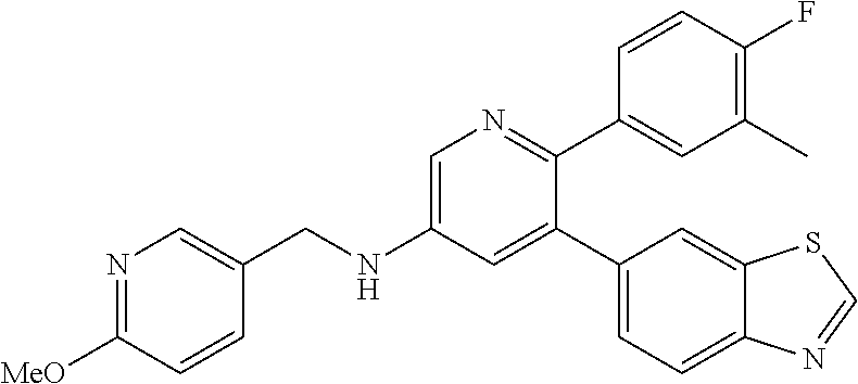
C(NC1=CN=C(C2=CC(C)=C(F)C=C2)C(C2=CC=C3C(=C2)SC=N3)=C1)C1=CN=C([MeO])C=C1
